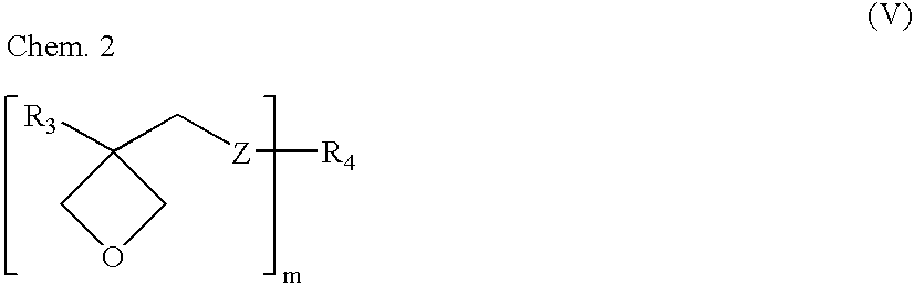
C1(C[Z][R4])([R3])COC1
